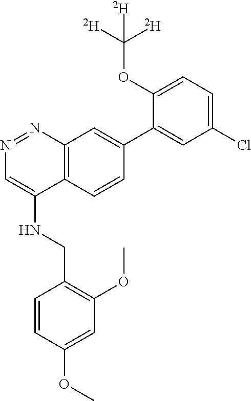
C1(OC([D])([D])[D])=CC=C(Cl)C=C1C1=CC2=C(C=C1)C(NCC1=C(OC)C=C(OC)C=C1)=CN=N2
